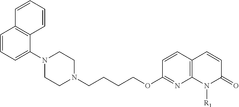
C1=CC=C(N2CCN(CCCCOC3=NC4=C(C=C3)C=CC(=O)N4[R1])CC2)C2=C1C=CC=C2
